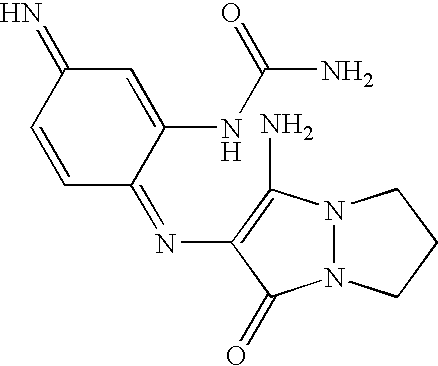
C1=C(NC(N)=O)C(=NC2=C(N)N3N(C2=O)CCC3)C=CC1=N
